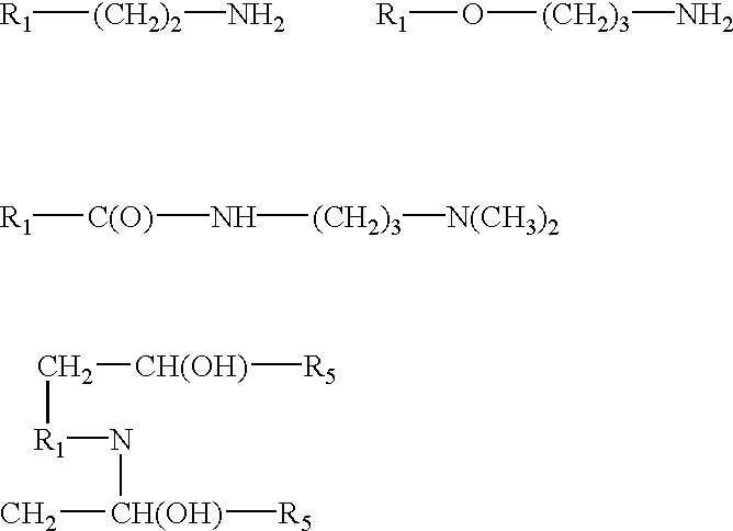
[R1][C(O)]N[(CH2)3][N(CH3)2].[R1][(CH2)2]N.[R1]O[(CH2)3]N.C([CH(OH)][R5])[R1]N[CH(OH)](C)[R5]
